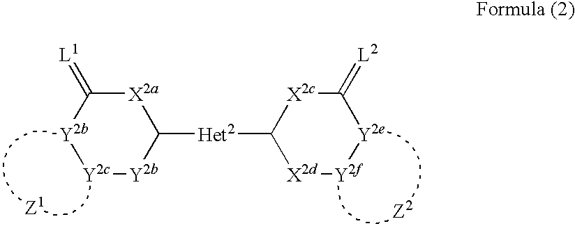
[X2a]1C(=[L1])[Y2b][Y2c][Y2b]C1[Het2]C1[X2d][Y2f][Y2e]C(=[L2])[X2c]1
